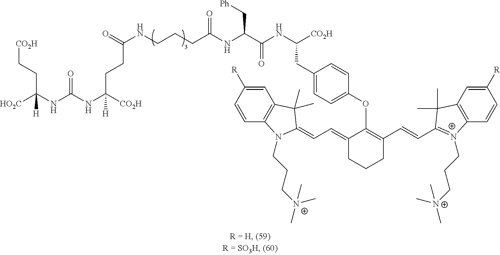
[HO2C]C(NC(NC([CO2H])(CCC(NCCCC(NC(C(NC([CO2H])CC1=CC=C(OC2=C(C=CC3=[N+](CCC[N+](C)(C)C)C4=C(C=C([R])C=C4)C3(C)C)CCCC2=CC=C2N(CCC[N+](C)(C)C)C3=C(C=C([R])C=C3)C2(C)C)C=C1)=O)C[Ph])=O)=O)[H])=O)(CC[CO2H])[H]
